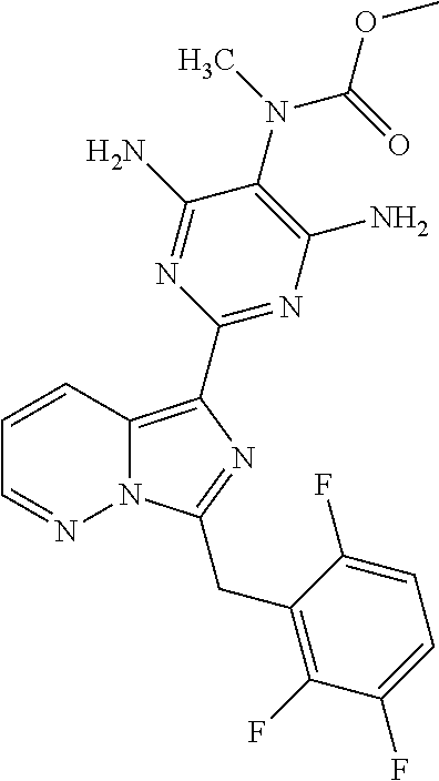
C1=CC2=C(C3=NC(N)=C(N(C(=O)OC)C)C(N)=N3)N=C(CC3=C(F)C(F)=CC=C3F)N2N=C1
